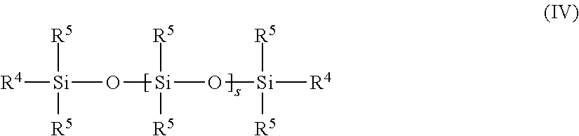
[R4][Si](O[Si](O[Si]([R4])([R5])[R5])([R5])[R5])([R5])[R5]
